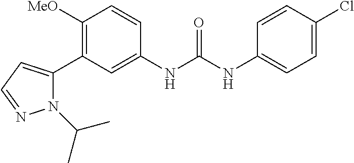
C1([MeO])=C(C2=CC=NN2C(C)C)C=C(NC(NC2=CC=C(Cl)C=C2)=O)C=C1
